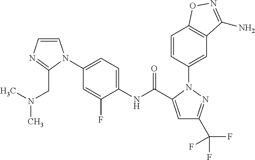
C1=CN=C(CN(C)C)N1C1=CC=C(NC(=O)C2=CC(C(F)(F)F)=NN2C2=CC3=C(C=C2)ON=C3N)C(F)=C1
